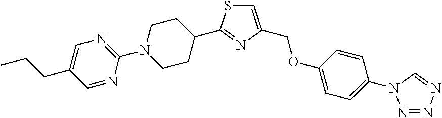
C1=NC(N2CCC(C3=NC(COC4=CC=C(N5N=NN=C5)C=C4)=CS3)CC2)=NC=C1CCC
